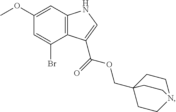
C12=C(C=C(OC)C=C1Br)NC=C2C(OCC12CCN(CC1)CC2)=O
